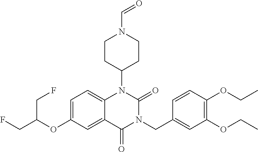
C12=CC=C(OC(CF)CF)C=C1C(=O)N(CC1=CC(OCC)=C(OCC)C=C1)C(=O)N2C1CCN(C=O)CC1
